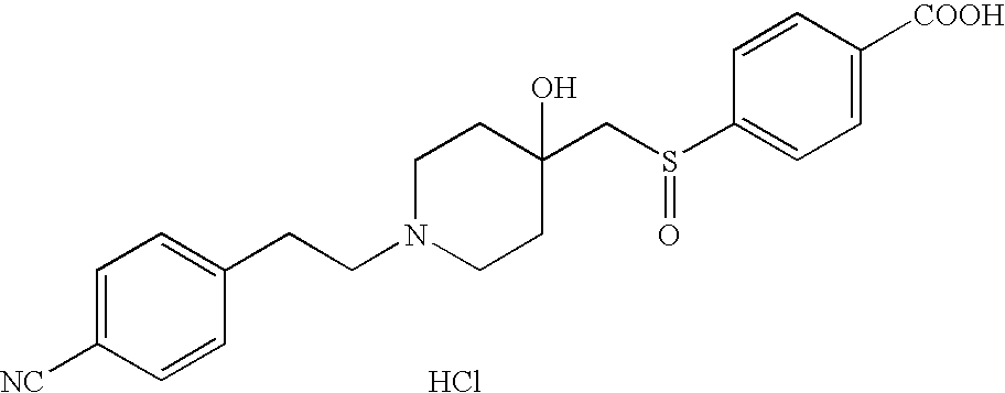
C1=C([NC])C=CC(CCN2CCC(CS(C3=CC=C([COOH])C=C3)=O)(O)CC2)=C1.Cl
